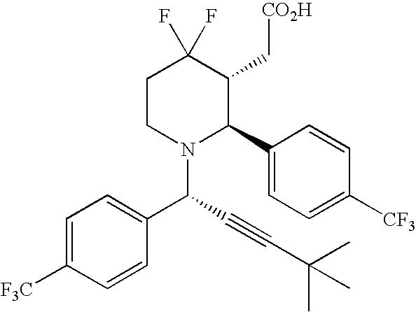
C1CN(C(C#CC(C)(C)C)C2=CC=C([F3C])C=C2)C(C2=CC=C([CF3])C=C2)C(C[CO2H])C1(F)F
